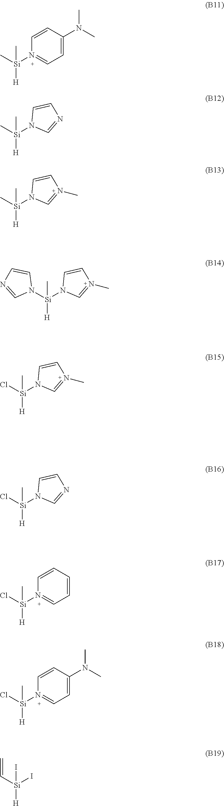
C[Si]([H])(N1C=NC=C1)C.C[Si]([H])(N1=CC=C(N(C)C)C=C1)C.C[Si]([H])(N1C=N(C)C=C1)C.C[Si]([H])(N1C=N(C)C=C1)N1C=CN=C1.C[Si]([H])(N1C=N(C)C=C1)Cl.C[Si]([H])(N1C=NC=C1)Cl.C[Si]([H])(N1=CC=CC=C1)Cl.C[Si]([H])(N1=CC=C(N(C)C)C=C1)Cl.C=C[Si](I)([H])I
